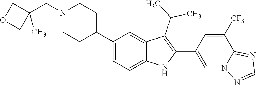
C1(C2CCN(CC3(C)COC3)CC2)=CC=C2C(=C1)C(C(C)C)=C(C1=CN3C(=NC=N3)C([CF3])=C1)N2
